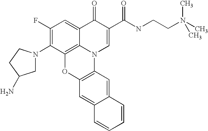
C1(F)=C(N2CC(N)CC2)C2=C3C(=C1)C(=O)C(C(=O)NCCN(C)(C)C)=CN3C1=C(O2)C=C2C(=C1)C=CC=C2
